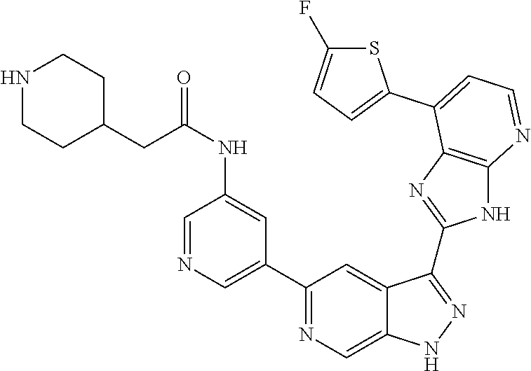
C1(C2=NC=C3C(=C2)C(C2=NC4=C(N2)N=CC=C4C2=CC=C(F)S2)=NN3)=CN=CC(NC(=O)CC2CCNCC2)=C1
